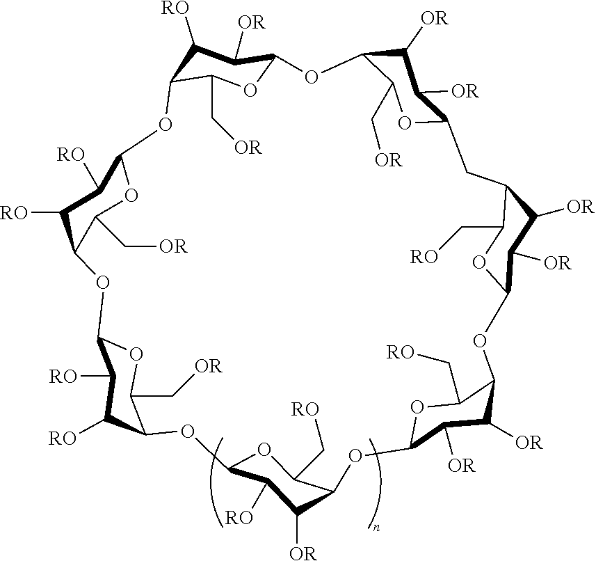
C12OC(C[OR])C(C([RO])C1[OR])OC1OC(C[OR])C(C([RO])C1[RO])OC1OC(C[OR])C(C([RO])C1[RO])OC1OC(C[RO])C(C([OR])C1[RO])OC1OC(C[RO])C(C([OR])C1[OR])OC1OC(C[RO])C(C([OR])C1[OR])CC1OC(C[OR])C(C([OR])C1[OR])O2
